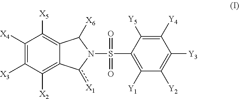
C1([X4])=C([X3])C([X2])=C2C(=C1[X5])C([X6])N(S(=O)(=O)C1=C([Y1])C([Y2])=C([Y3])C([Y4])=C1[Y5])c2[X1]
